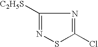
C1([C2H5S])=NSC(Cl)=N1
